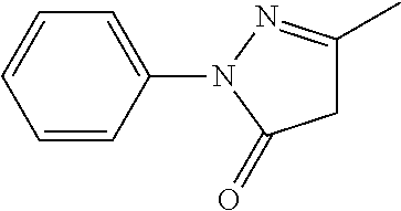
C1=CC(N2N=C(C)CC2=O)=CC=C1
